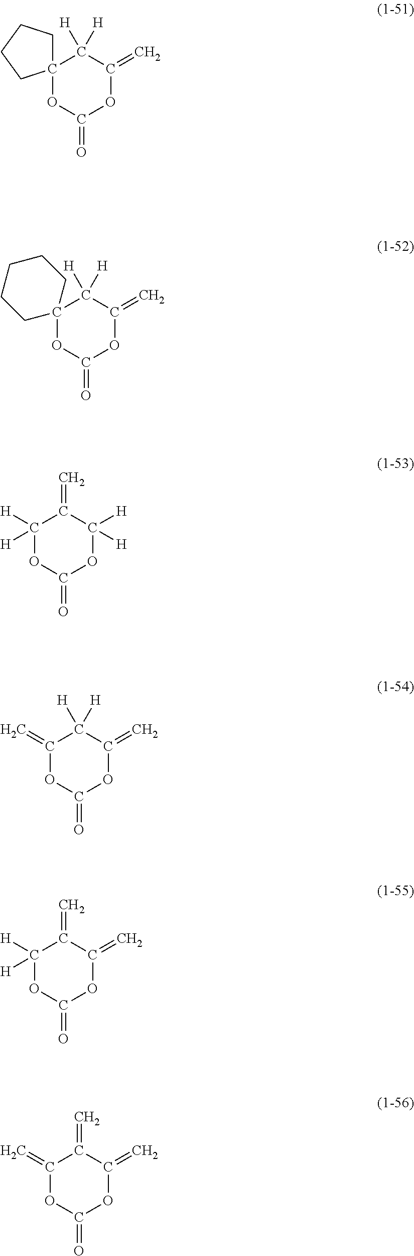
O1C(=O)OC(=C)C([H])([H])C12CCCCC2.O1C(=O)OC([H])([H])C(=C)C1([H])[H].O1C(=O)OC(=C)C([H])([H])C1=C.O1C(=O)OC(=C)C(=C)C1([H])[H].O1C(=O)OC(=C)C(=C)C1=C.O1C(=O)OC(=C)C([H])([H])C12CCCC2
